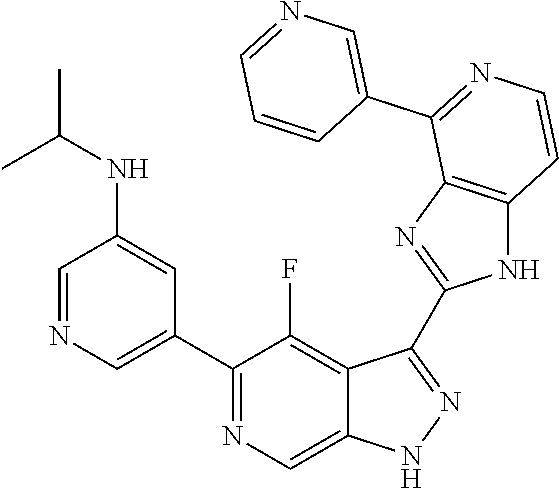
C1=NC=C(C2=NC=C3C(=C2F)C(C2=NC4=C(N2)C=CN=C4C2=CN=CC=C2)=NN3)C=C1NC(C)C
